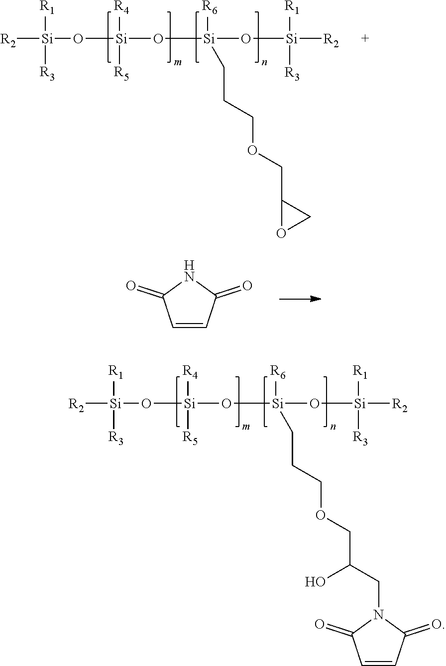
[R2][Si]([R1])([R3])O[Si](O[Si](O[Si]([R2])([R1])[R3])([R6])CCCOCC(O)CN1C(=O)C=CC1=O)([R4])[R5].[R2][Si]([R1])([R3])O[Si](O[Si](O[Si]([R2])([R1])[R3])([R6])CCCOCC1OC1)([R4])[R5].C1=CC(=O)NC1=O
